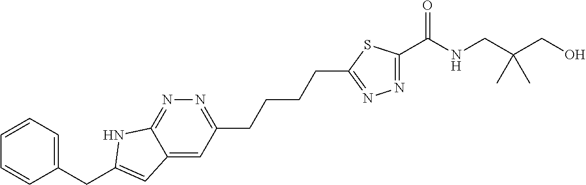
N1=C(C(NCC(CO)(C)C)=O)SC(CCCCC2=NN=C3C(=C2)C=C(CC2=CC=CC=C2)N3)=N1
